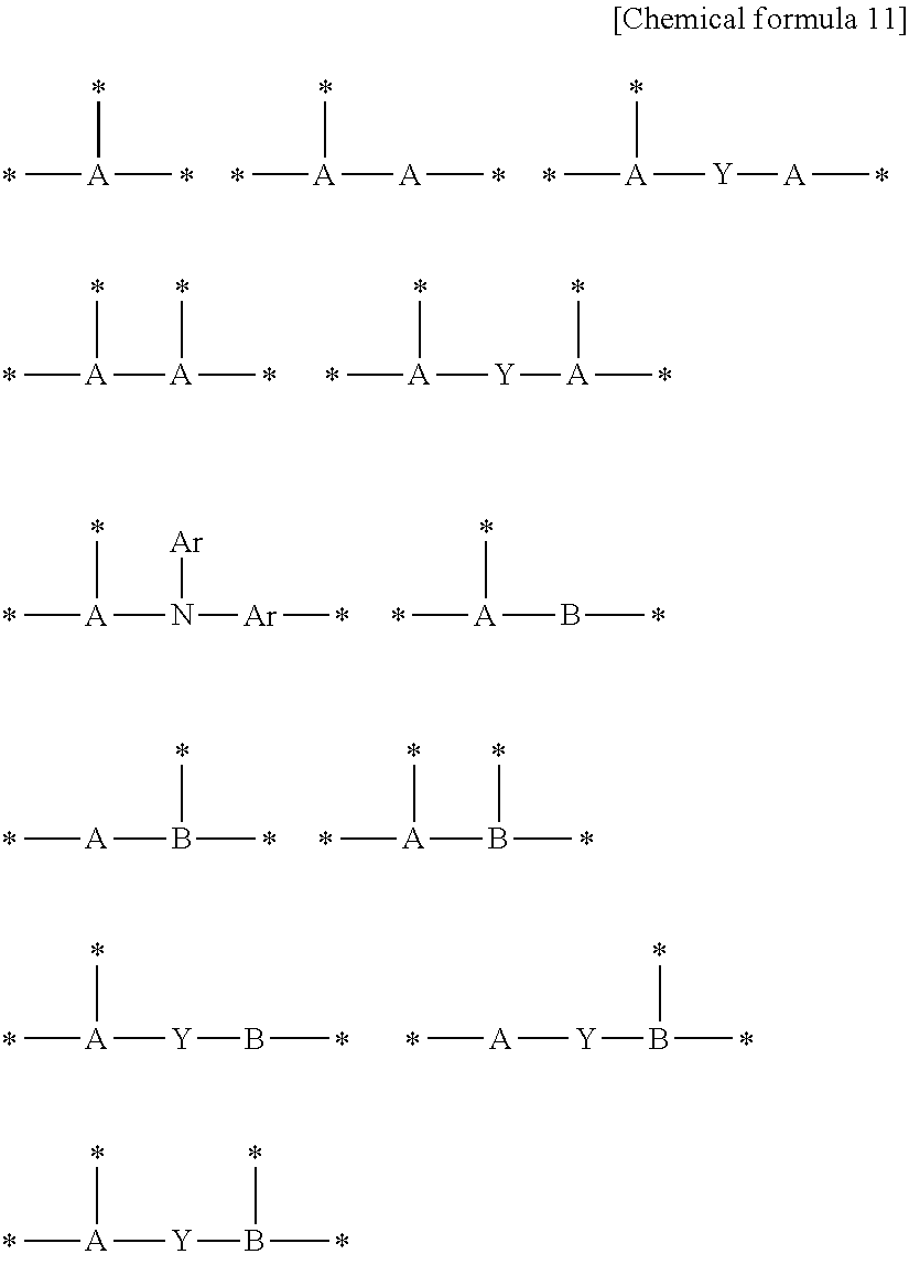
C[A]([Y][A]C)C.C[A]([A]C)C.C[A](C)C.C[A]([Y][A](C)C)C.C[A]([A](C)C)C.C[A](N([Ar]C)[Ar])C.C[A](BC)C.C[A]B(C)C.C[A](B(C)C)C.C[A]([Y]BC)C.C[A][Y]B(C)C.C[A]([Y]B(C)C)C
